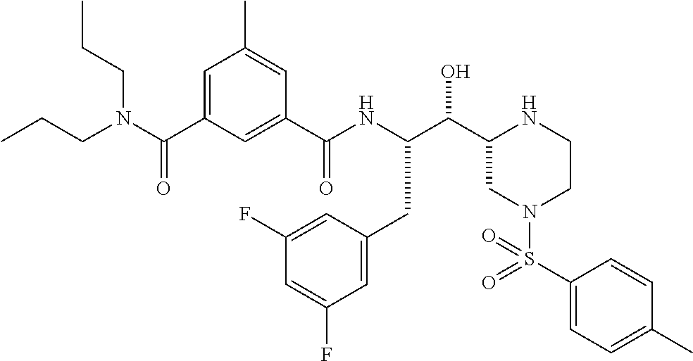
C(C1CN(S(C2=CC=C(C)C=C2)(=O)=O)CCN1)(O)C(NC(C1=CC(C(N(CCC)CCC)=O)=CC(C)=C1)=O)CC1=CC(F)=CC(F)=C1
